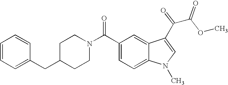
C1=CC=C(CC2CCN(C(C3=CC=C4C(=C3)C(C(C(OC)=O)=O)=CN4C)=O)CC2)C=C1
